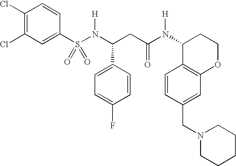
S(N(C(CC(N(C1C2=C(OCC1)C=C(CN1CCCCC1)C=C2)[H])=O)C1=CC=C(F)C=C1)[H])(=O)(=O)C1=CC(Cl)=C(Cl)C=C1
